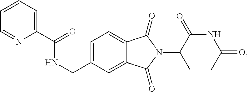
C1=C(CNC(C2=CC=CC=N2)=O)C=C2C(=C1)C(=O)N(C1CCC(=O)NC1=O)C2=O
